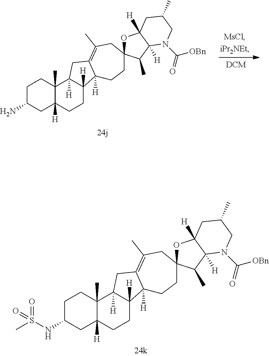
C1C(N)CC2([H])C(C)(C1)C1([H])C([H])(CC2)C2([H])C(=C(C)CC3(CC2)OC2([H])C([H])(C3C)N(C([OBn])=O)CC(C)C2)C1.C1C(NS(C)(=O)=O)CC2([H])C(C)(C1)C1([H])C([H])(CC2)C2([H])C(=C(C)CC3(CC2)OC2([H])C([H])(C3C)N(C(=O)[OBn])CC(C)C2)C1
